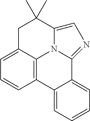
C12=C3C=CC=C1CC(C)(C)C1=CN=C(N21)C1=CC=CC=C31
